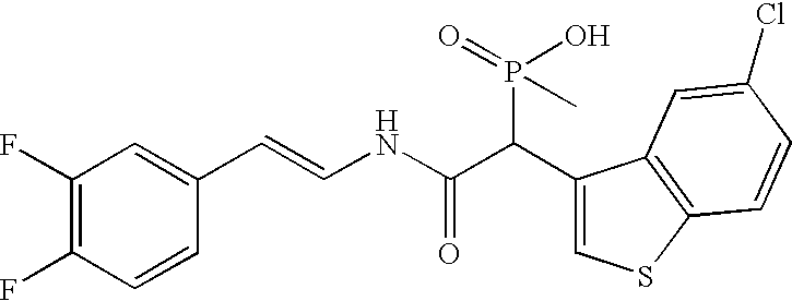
C1(F)=C(F)C=CC(C=CNC(C(C2=CSC3=C2C=C(Cl)C=C3)P(O)(C)=O)=O)=C1
